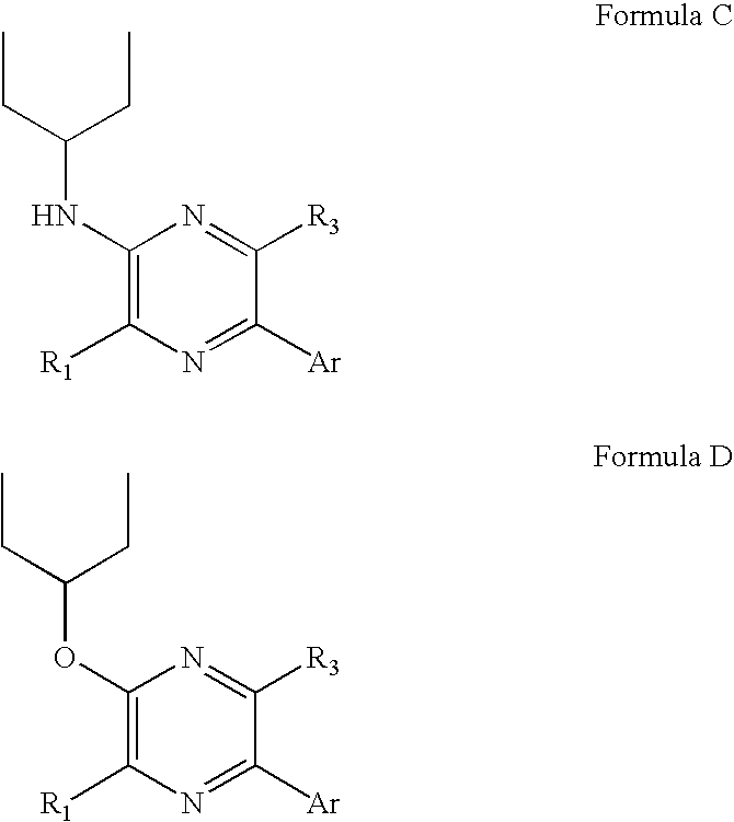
C1(NC(CC)CC)=C([R1])N=C([Ar])C([R3])=N1.C1(OC(CC)CC)=C([R1])N=C([Ar])C([R3])=N1
